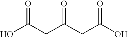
OC(CC(CC(O)=O)=O)=O
